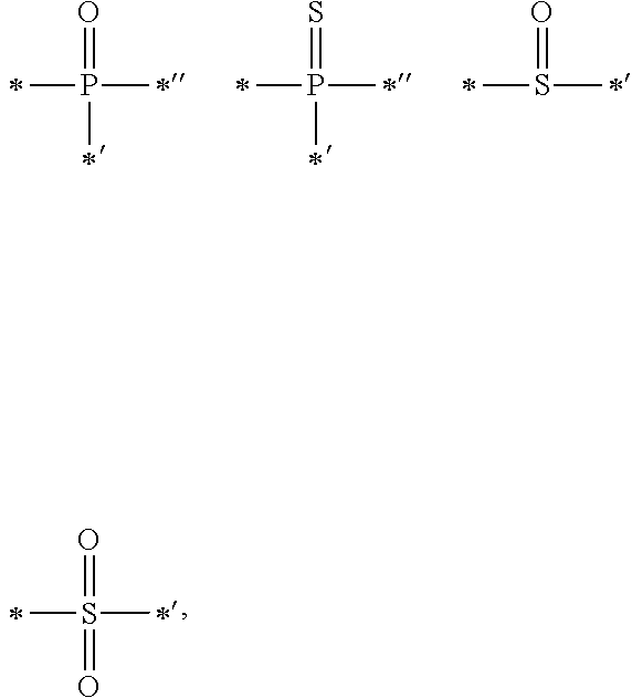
S(=O)(C)(C)=O.P(=O)(C)(C)C.P(=S)(C)(C)C.S(=O)(C)C
